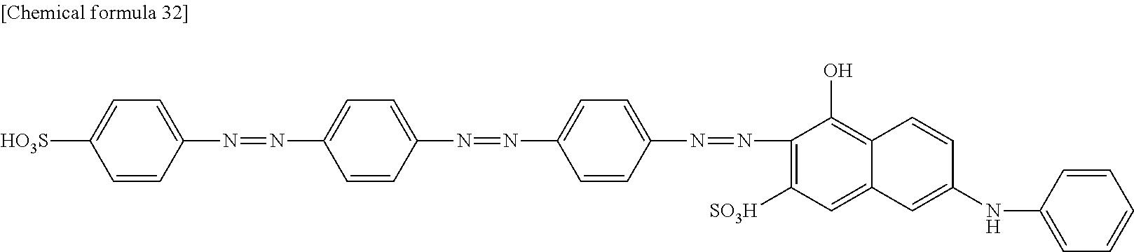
C1(N=NC2=CC=C(N=NC3=C([SO3H])C=C4C(=C3O)C=CC(NC3=CC=CC=C3)=C4)C=C2)=CC=C(N=NC2=CC=C([HO3S])C=C2)C=C1
